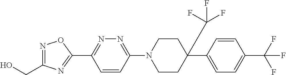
N1=C(CO)N=C(C2=NN=C(N3CCC(C4=CC=C(C(F)(F)F)C=C4)(CC(F)(F)F)CC3)C=C2)O1
